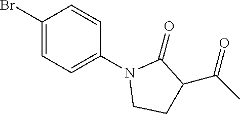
C1(Br)=CC=C(N2CCC(C(C)=O)C2=O)C=C1
